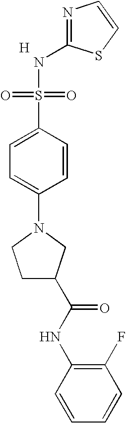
N1=C(NS(=O)(=O)C2=CC=C(N3CCC(C(NC4=C(F)C=CC=C4)=O)C3)C=C2)SC=C1.[H]
